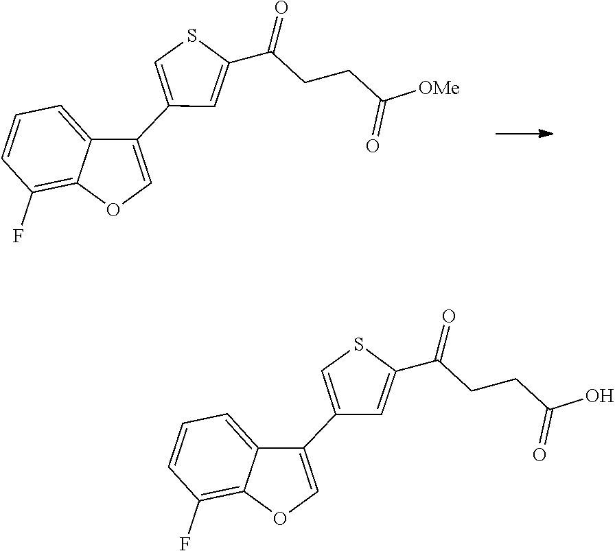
C1=C(C2=COC3=C(F)C=CC=C32)C=C(C(=O)CCC(=O)[OMe])S1.C1=C(C2=COC3=C(F)C=CC=C32)C=C(C(=O)CCC(=O)O)S1
